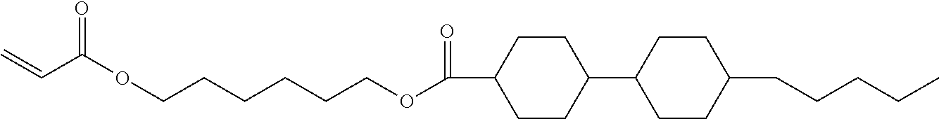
C1CC(CCCCC)CCC1C1CCC(C(=O)OCCCCCCOC(C=C)=O)CC1
